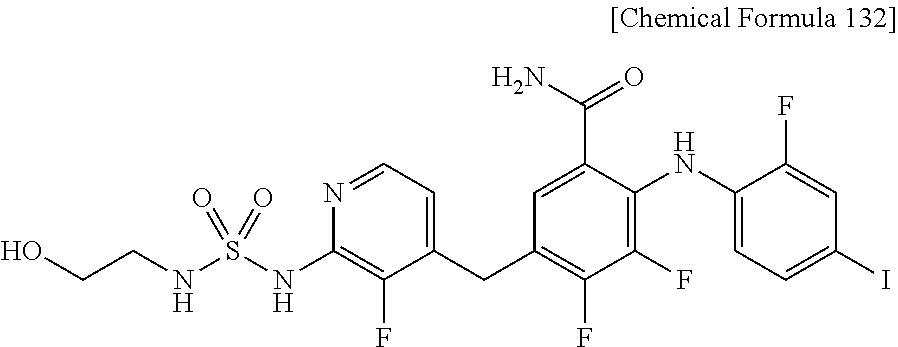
N1=CC=C(CC2=C(F)C(F)=C(NC3=CC=C(I)C=C3F)C(C(N)=O)=C2)C(F)=C1NS(NCCO)(=O)=O
